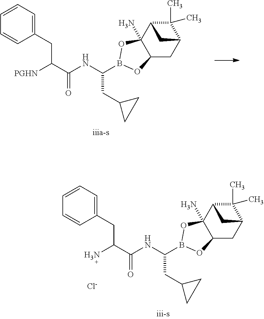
C1=CC=CC(CC(C(NC(B2OC3(N)C(CC4C(C)(C)C3C4)O2)CC2CC2)=O)[PGHN])=C1.C1=CC=CC(CC(C(NC(B2OC3(N)C(CC4C(C)(C)C3C4)O2)CC2CC2)=O)N)=C1.[Cl-]
